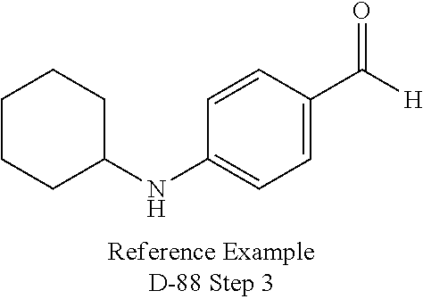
C1CCC(NC2=CC=C(C([H])=O)C=C2)CC1
